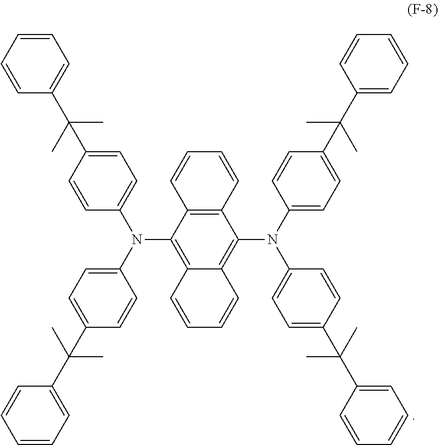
C1=CC2=C(C=C1)C(N(C1=CC=C(C(C3=CC=CC=C3)(C)C)C=C1)C1=CC=C(C(C3=CC=CC=C3)(C)C)C=C1)=C1C(=C2N(C2=CC=C(C(C)(C)C3=CC=CC=C3)C=C2)C2=CC=C(C(C)(C3=CC=CC=C3)C)C=C2)C=CC=C1
